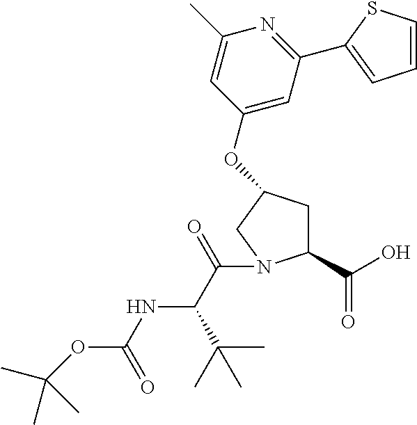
C1C(C(O)=O)N(C(C(NC(=O)OC(C)(C)C)C(C)(C)C)=O)CC1OC1=CC(C2=CC=CS2)=NC(C)=C1
